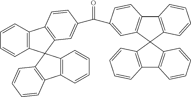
C12=C(C3(C4=C1C=CC(C(=O)C1=CC5=C(C6=C(C57C5=C(C8=C7C=CC=C8)C=CC=C5)C=CC=C6)C=C1)=C4)C1=C(C4=C3C=CC=C4)C=CC=C1)C=CC=C2
